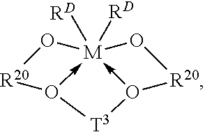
[M]123([RD])([RD])-O([R20]O1)[T3]O->2[R20]O3
